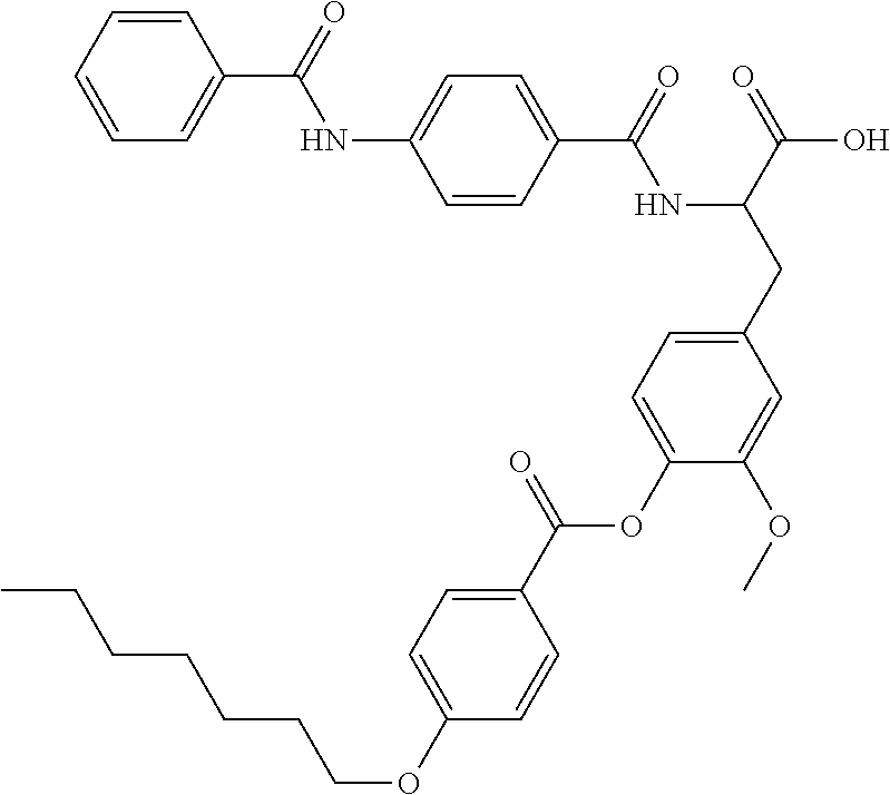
C1=CC(C(=O)NC(CC2=CC=C(OC(C3=CC=C(OCCCCCCC)C=C3)=O)C(OC)=C2)C(=O)O)=CC=C1NC(C1=CC=CC=C1)=O
